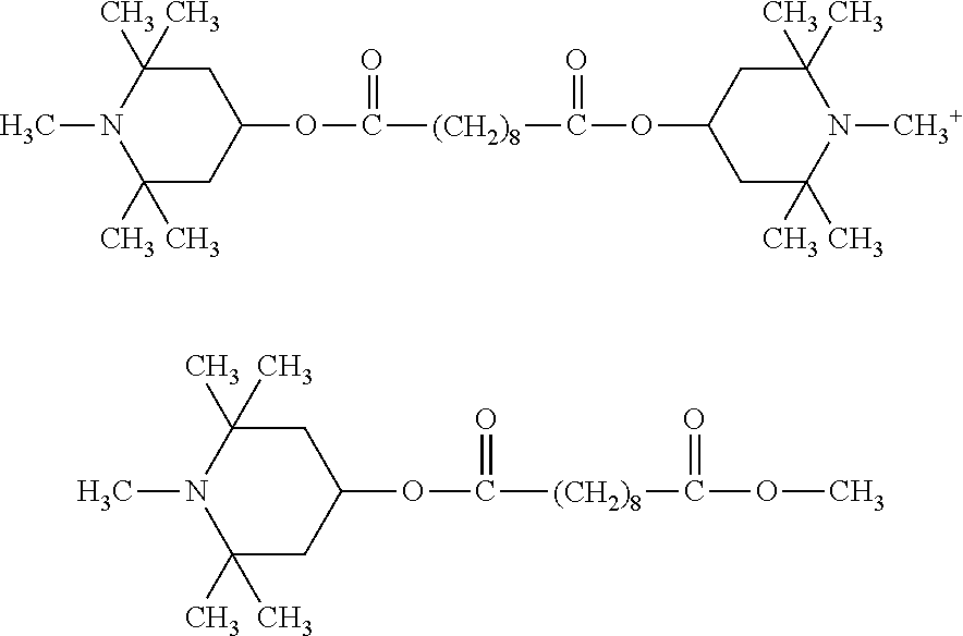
C1(C)(C)CC(OC([(CH2)8]C(OC)=O)=O)CC(C)(C)N1C.C1(C)(C)CC(OC([(CH2)8]C(OC2CC(C)(C)N([CH3+])C(C)(C)C2)=O)=O)CC(C)(C)N1C
